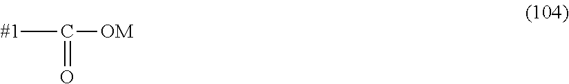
[#1]C(=O)[OM]
